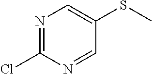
N1=C(Cl)N=CC(SC)=C1
